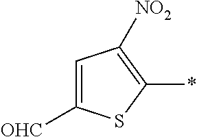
C1=C([OHC])SC(*)=C1[NO2]
